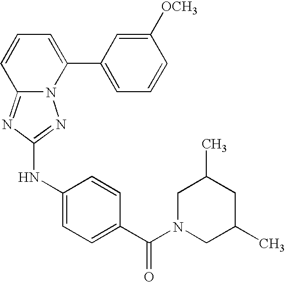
C12=NC(NC3=CC=C(C(N4CC(C)CC(C)C4)=O)C=C3)=NN1C(C1=CC=CC([OCH3])=C1)=CC=C2
